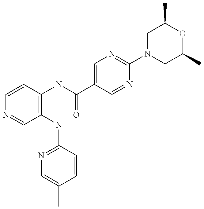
C1=CC(NC(C2=CN=C(N3CC(C)OC(C)C3)N=C2)=O)=C(NC2=NC=C(C)C=C2)C=N1
